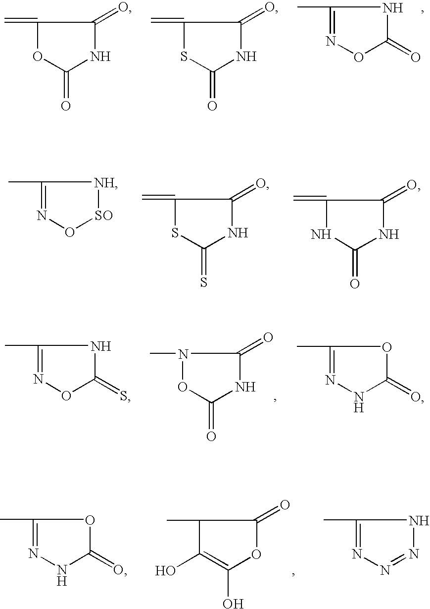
C1(=C)OC(=O)NC1=O.C1(=C)SC(=O)NC1=O.C1(C)=NOC(=O)N1.C1(C)=NO[SO][NH]1.C1(=C)SC(=S)NC1=O.C1(=C)NC(=O)NC1=O.C1(C)=NOC(=S)N1.C1(C)=NNC(=O)O1.N1(C)OC(=O)NC1=O.C1(C)=NNC(=O)O1.C1(C)=NN=NN1.C1(C)C(O)=C(O)OC1=O
